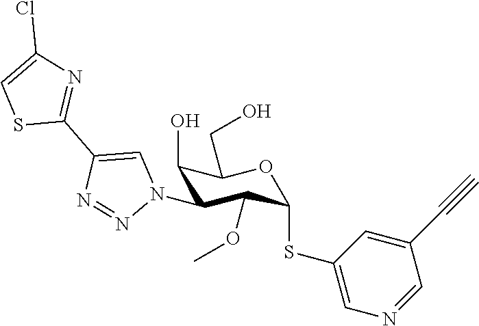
C1(O)C(N2C=C(C3=NC(Cl)=CS3)N=N2)C(OC)C(SC2=CN=CC(C#C)=C2)OC1CO
